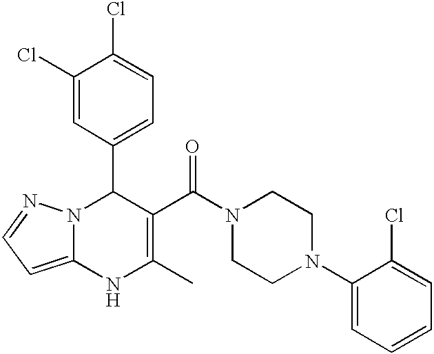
C1(Cl)=CC(C2N3C(=CC=N3)NC(C)=C2C(N2CCN(C3=CC=CC=C3Cl)CC2)=O)=CC=C1Cl
